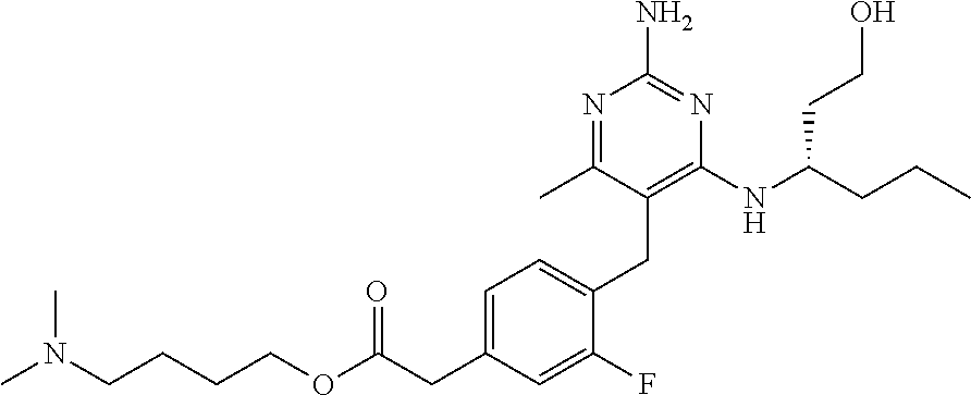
C(CCCOC(=O)CC1=CC=C(CC2=C(NC(CCC)CCO)N=C(N)N=C2C)C(F)=C1)N(C)C
